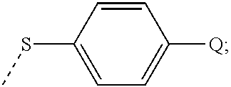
C1([Q])=CC=C(SC)C=C1
